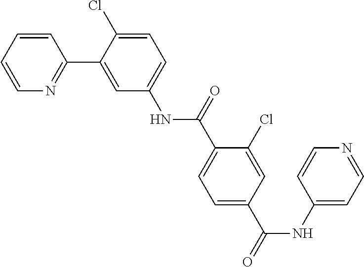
C1=CC=CN=C1C1=CC(NC(=O)C2=CC=C(C(=O)NC3=CC=NC=C3)C=C2Cl)=CC=C1Cl
